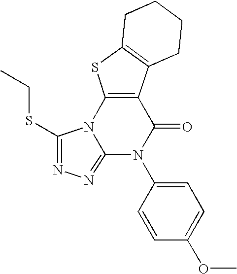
C1=C(N2C(=O)C3=C(SC4=C3CCCC4)N3C(SCC)=NN=C23)C=CC(OC)=C1
